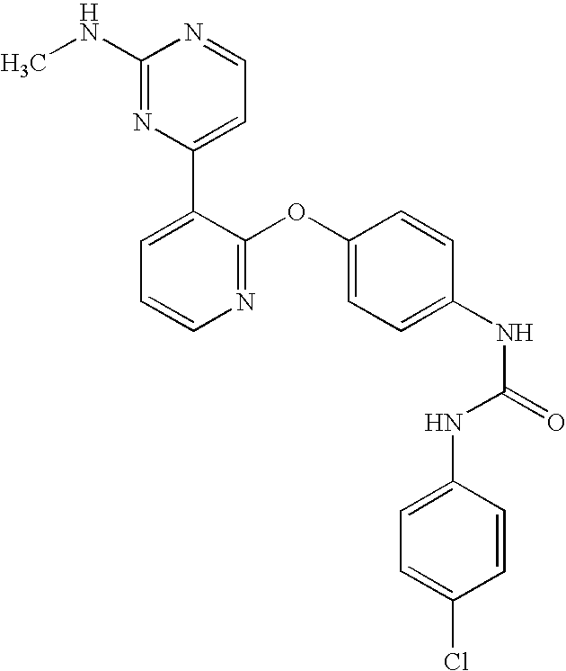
C1(NC)=NC(C2=CC=CN=C2OC2=CC=C(NC(=O)NC3=CC=C(Cl)C=C3)C=C2)=CC=N1
